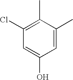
C1(Cl)=C(C)C(C)=CC(O)=C1
